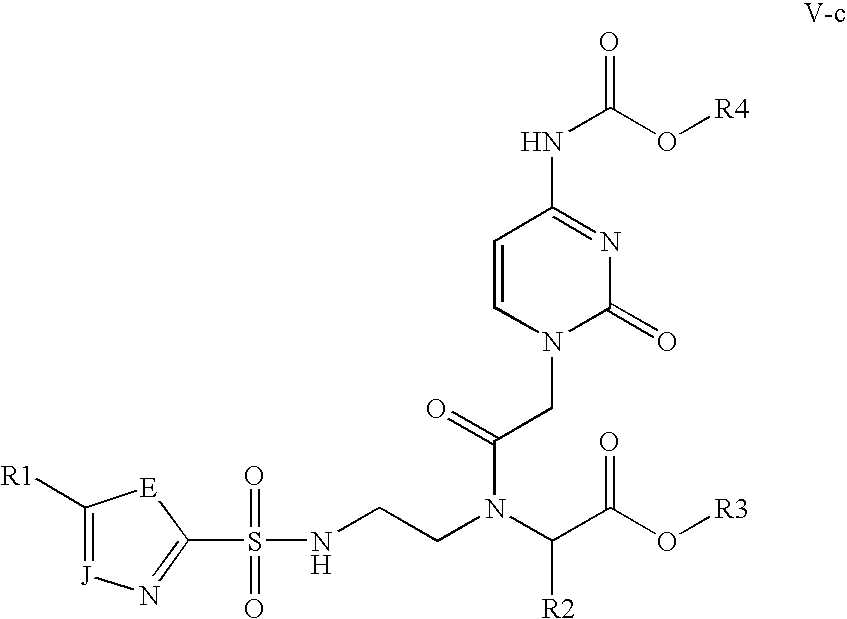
C1([R1])=[J]N=C(S(=O)(=O)NCCN(C(C(O[R3])=O)[R2])C(=O)CN2C(=O)N=C(NC(O[R4])=O)C=C2)[E]1
